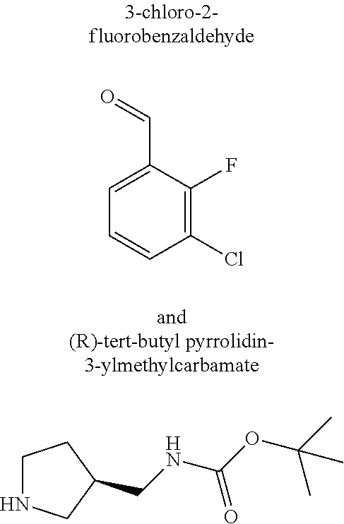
C1=C(C=O)C(F)=C(Cl)C=C1.C1NCC(CNC(=O)OC(C)(C)C)C1
